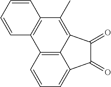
C12=C3C(=CC=C1)C(=O)C(=O)C3=C(C)C1=C2C=CC=C1
